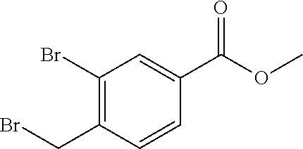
C1(CBr)=C(Br)C=C(C(OC)=O)C=C1
